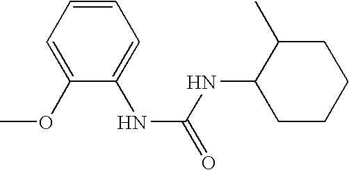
C1(NC(=O)NC2CCCCC2C)=CC=CC=C1OC
